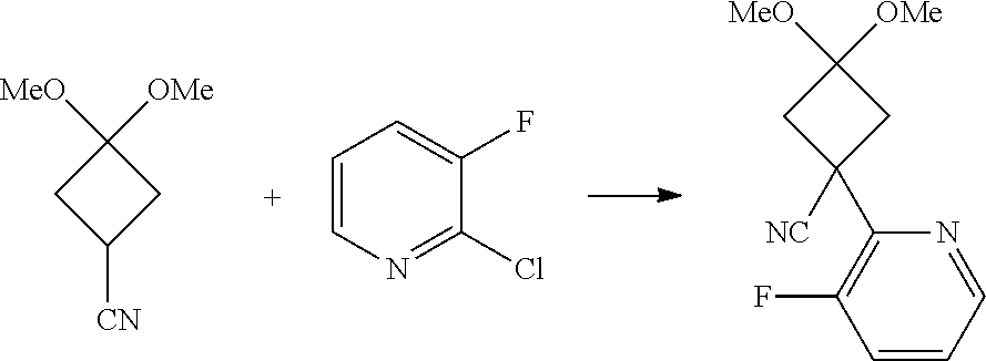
C1([OMe])([MeO])CC([CN])C1.C1=CN=C(Cl)C(F)=C1.C1=CC=NC(C2([NC])CC([OMe])([MeO])C2)=C1F
